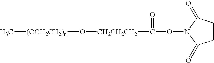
[CH2CH2CH2](C(=O)ON1C(=O)CCC1=O)O[(OCH2CH2)n]C
